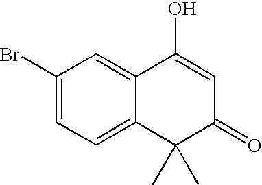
C1=C2C(=CC=C1Br)C(C)(C)C(=O)C=C2O
